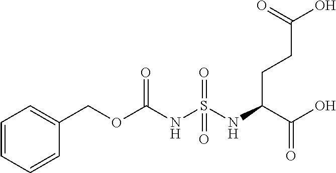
C1=CC=CC(COC(NS(NC(C(O)=O)CCC(O)=O)(=O)=O)=O)=C1
